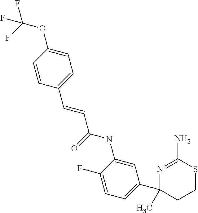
N1=C(N)SCCC1(C1=CC=C(F)C(NC(C=CC2=CC=C(OC(F)(F)F)C=C2)=O)=C1)C
